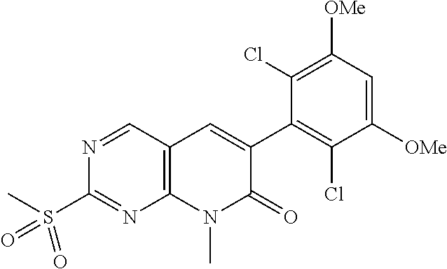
N1=CC2=C(N=C1S(C)(=O)=O)N(C)C(=O)C(C1=C(Cl)C([OMe])=CC([OMe])=C1Cl)=C2
